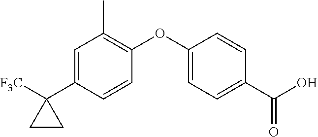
C1=C(C2([F3C])CC2)C=CC(OC2=CC=C(C(O)=O)C=C2)=C1C
